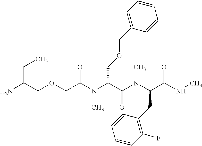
C(C(COCC(=O)N(C(C(N(C)C(C(=O)NC)CC1=C(F)C=CC=C1)=O)COCC1=CC=CC=C1)C)N)C
